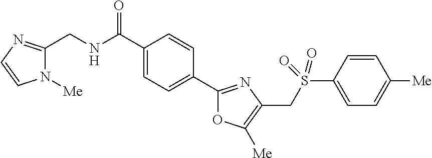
C1(C(NCC2=NC=CN2[Me])=O)=CC=C(C2=NC(CS(C3=CC=C([Me])C=C3)(=O)=O)=C([Me])O2)C=C1
